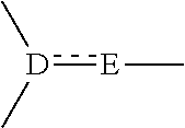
[D](:[E]C)(C)C
